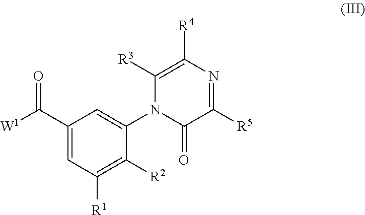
C1(C([W1])=O)=CC([R1])=C([R2])C(N2C(=O)C([R5])=NC([R4])=C2[R3])=C1
